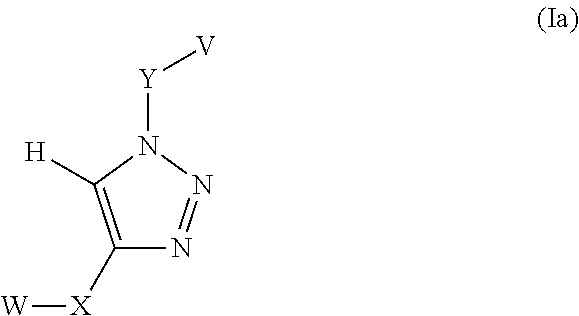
C1([X][W])=C([H])N([Y][V])N=N1
